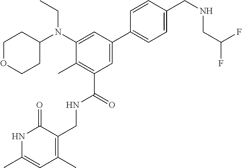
C1OCCC(N(C2=CC(C3=CC=C(CNCC(F)F)C=C3)=CC(C(NCC3=C(C)C=C(C)NC3=O)=O)=C2C)CC)C1
